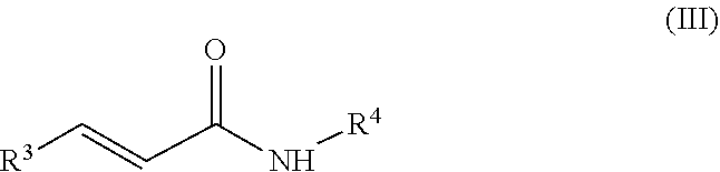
C(C(N[R4])=O)=C[R3]
